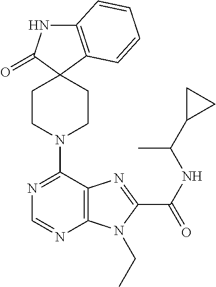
C12=C(C=CC=C1)C1(C(=O)N2)CCN(C2=NC=NC3=C2N=C(C(=O)NC(C2CC2)C)N3CC)CC1
